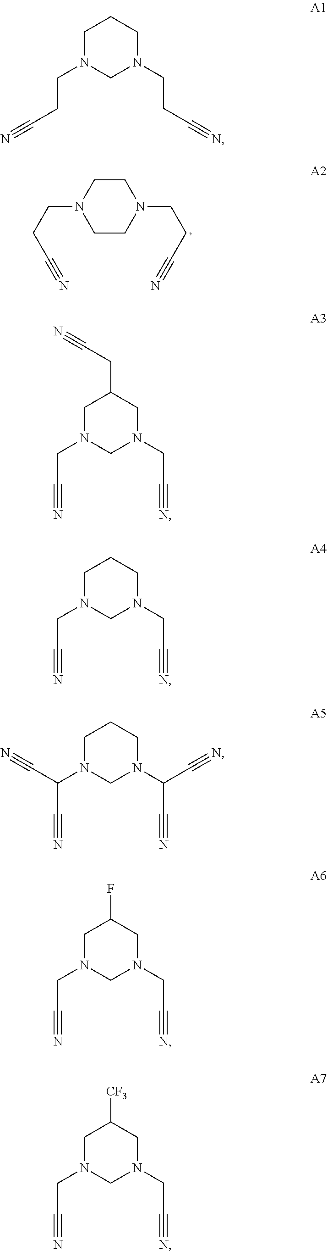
N1(CCC#N)CCN(CCC#N)CC1.C1N(CCC#N)CN(CCC#N)CC1.C1N(CC#N)CN(CC#N)CC1CC#N.C1N(CC#N)CN(CC#N)CC1.C1N(C(C#N)C#N)CN(C(C#N)C#N)CC1.C1N(CC#N)CN(CC#N)CC1F.C1N(CC#N)CN(CC#N)CC1[CF3]
